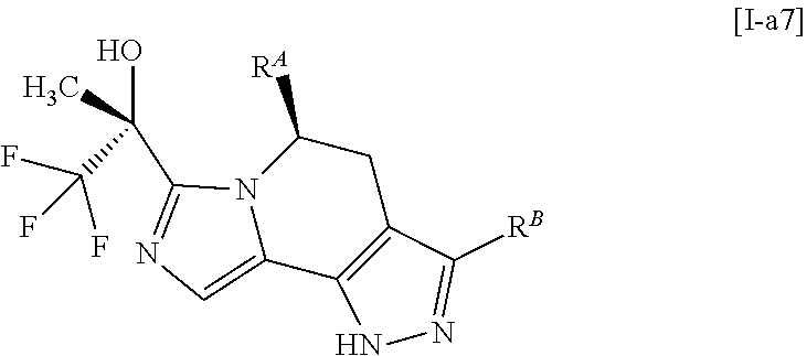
N12C(=CN=C1C(C(F)(F)F)(O)C)C1=C(CC2[RA])C([RB])=NN1
